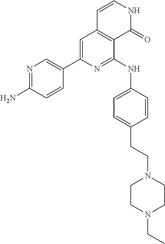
N1=C(N)C=CC(C2=CC3=C(C(NC4=CC=C(CCN5CCN(CC)CC5)C=C4)=N2)C(=O)NC=C3)=C1
